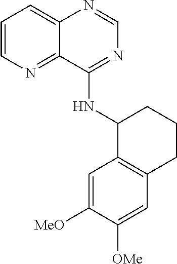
C1=CN=C2C(=C1)N=CN=C2NC1C2=C(C=C([OMe])C([MeO])=C2)CCC1
